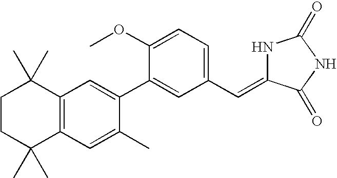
C1CC(C)(C)C2=C(C1(C)C)C=C(C1=CC(C=C3NC(=O)NC3=O)=CC=C1OC)C(C)=C2
